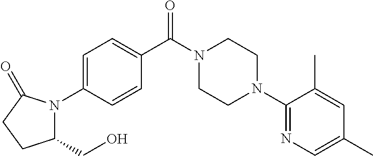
C1=C(N2C(CO)CCC2=O)C=CC(C(N2CCN(C3=NC=C(C)C=C3C)CC2)=O)=C1
